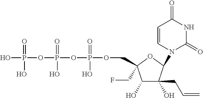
C1(O)C(O)(CC=C)C(N2C(=O)NC(=O)C=C2)OC1(CF)COP(OP(OP(O)(=O)O)(=O)O)(=O)O
